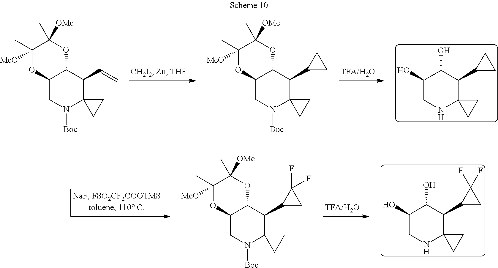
C1(O)CNC2(C(C3CC3)C1O)CC2.C12CN([Boc])C3(C(C=C)C1OC(C)([OMe])C([MeO])(C)O2)CC3.C12CN([Boc])C3(C(C4CC4)C1OC(C)([OMe])C([MeO])(C)O2)CC3.C1(O)CNC2(C(C3CC3(F)F)C1O)CC2.C12CN([Boc])C3(C(C4CC4(F)F)C1OC(C)([OMe])C([MeO])(C)O2)CC3
